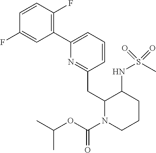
C1=CC(F)=C(C2=CC=CC(CC3N(C(OC(C)C)=O)CCCC3NS(C)(=O)=O)=N2)C=C1F
